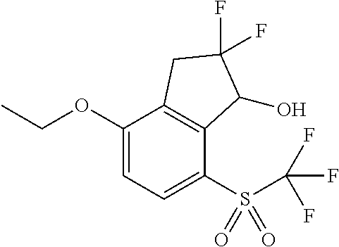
O(C1=CC=C(S(=O)(=O)C(F)(F)F)C2=C1CC(F)(F)C2O)CC
